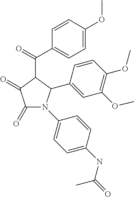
C1(=O)C(=O)N(C2=CC=C(NC(=O)C)C=C2)C(C2=CC(OC)=C(OC)C=C2)C1C(C1=CC=C(OC)C=C1)=O
